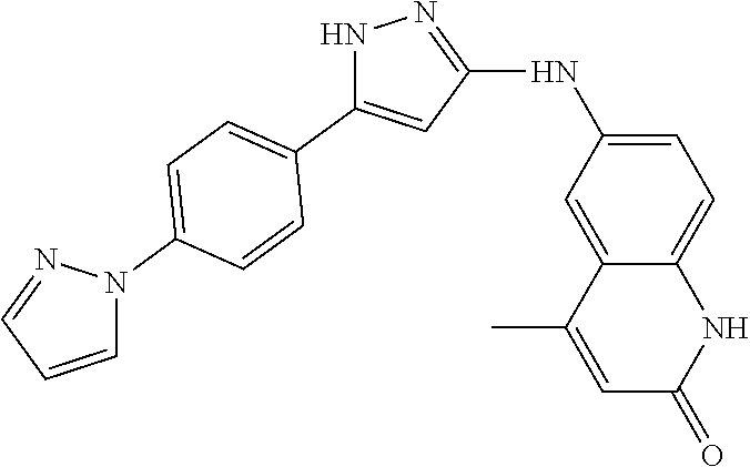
N1C(C2=CC=C(N3N=CC=C3)C=C2)=CC(NC2=CC=C3C(=C2)C(C)=CC(=O)N3)=N1
